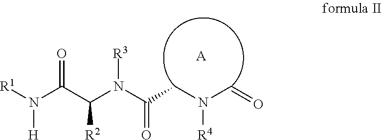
O=C(N([R3])C(C(=O)N([H])[R1])[R2])CN(C=O)[R4].[A]
